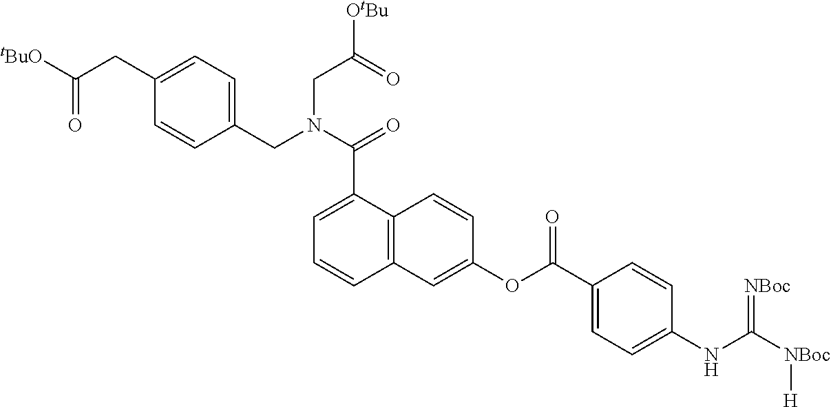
C1=C(CN(CC([OtBu])=O)C(=O)C2=CC=CC3=C2C=CC(OC(C2=CC=C(NC([NBoc][H])=[NBoc])C=C2)=O)=C3)C=CC(CC([tBuO])=O)=C1
